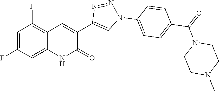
C12=CC(F)=CC(F)=C1C=C(C1=CN(C3=CC=C(C(=O)N4CCN(C)CC4)C=C3)N=N1)C(=O)N2
